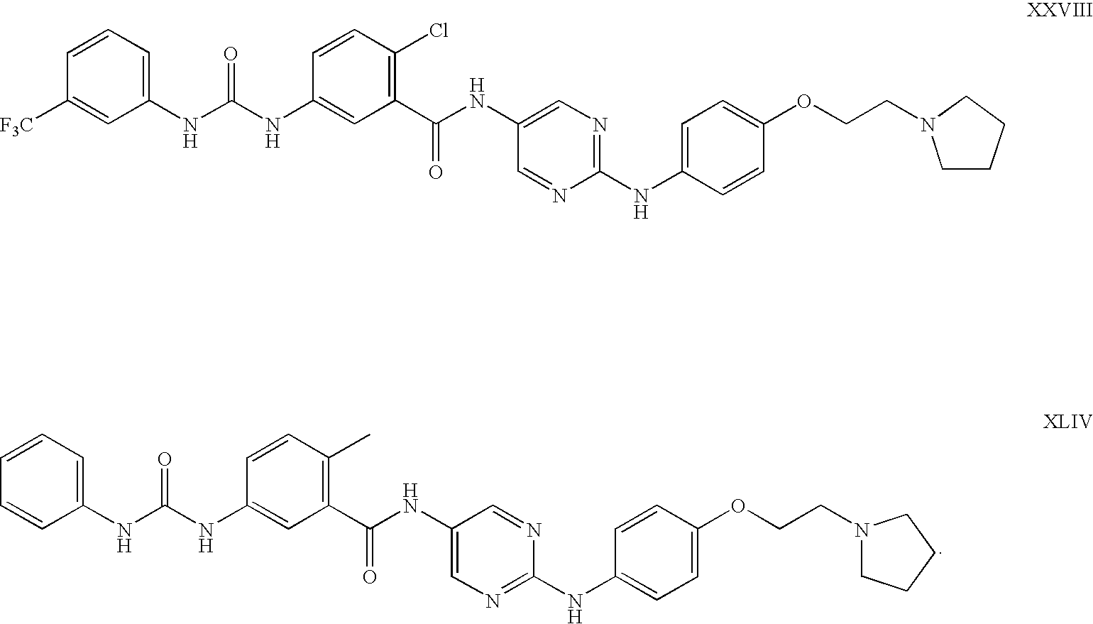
N(C1=CC=CC=C1)C(NC1=CC(C(NC2=CN=C(NC3=CC=C(OCCN4CCCC4)C=C3)N=C2)=O)=C(C)C=C1)=O.N(C1=CC=CC([F3C])=C1)C(NC1=CC(C(NC2=CN=C(NC3=CC=C(OCCN4CCCC4)C=C3)N=C2)=O)=C(Cl)C=C1)=O
